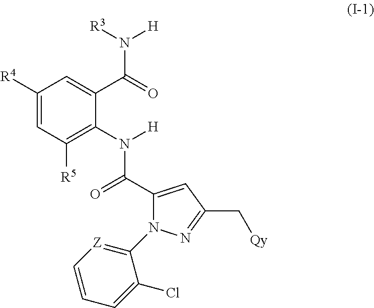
C1([R4])=CC([R5])=C(N([H])C(=O)C2=CC(C[Qy])=NN2C2=[Z]C=CC=C2Cl)C(C(=O)N([R3])[H])=C1
